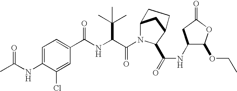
C1=C(Cl)C(NC(C)=O)=CC=C1C(NC(C(N1C2CC(C1C(=O)NC1C(OCC)OC(=O)C1)CC2)=O)C(C)(C)C)=O
